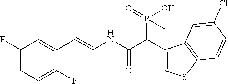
C1(F)=CC=C(F)C(C=CNC(C(C2=CSC3=C2C=C(Cl)C=C3)P(=O)(O)C)=O)=C1
